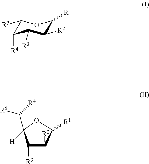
C1([R5])C([R4])C([R3])C([R2])C([R1])O1.C1([R3])C([R2])C([R1])OC1(C([R4])[R5])[H]
